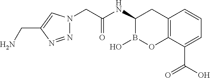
N1=NC(CN)=CN1CC(=O)NC1B(O)OC2=C(C1)C=CC=C2C(O)=O
